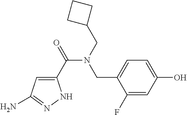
C1(F)=CC(O)=CC=C1CN(C(C1=CC(N)=NN1)=O)CC1CCC1
